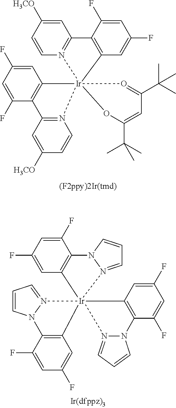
C12=C(C=C(F)C=C1F)[Ir]13(N4=CC=CN4C4=C1C=C(F)C=C4F)(N1=CC=CN1C1=C3C=C(F)C=C1F)N1=CC=CN21.C12=N(C=CC([H3CO])=C1)[Ir]13(C4=C(C5=N1C=CC([H3CO])=C5)C(F)=CC(F)=C4)(C1=C2C(F)=CC(F)=C1)OC(C(C)(C)C)=CC(C(C)(C)C)=O3
